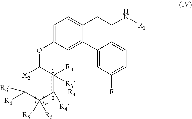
[R1]NCCC1=CC=C(OC2[X2]C([R6])([R6])C([R5])([R5])c([R4])([R4])c2([R3])[R3])C=C1C1=CC(F)=CC=C1
